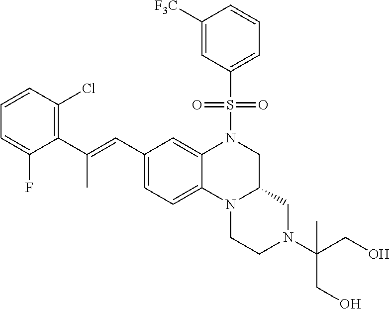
C1CN2C(CN1C(CO)(CO)C)CN(S(C1=CC=CC([F3C])=C1)(=O)=O)C1=CC(C=C(C3=C(Cl)C=CC=C3F)C)=CC=C21
